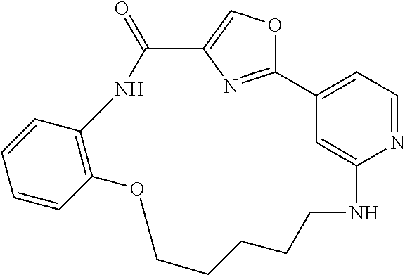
C1=CC=CC2=C1NC(=O)C1=COC(=N1)C1=CC=NC(=C1)NCCCCCO2
